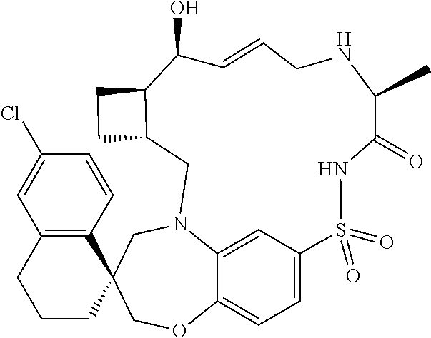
C1=C2C3=CC=C1S(=O)(=O)NC(=O)C(C)NCC=CC(O)C1CCC1CN2CC1(CO3)C2=C(CCC1)C=C(Cl)C=C2
